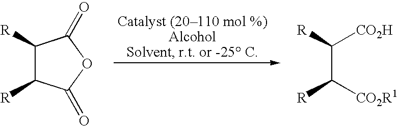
C1([R])C([R])C(=O)OC1=O.C(C([R])[CO2R1])([R])[CO2H]
